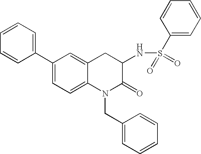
C1(C2=CC=CC=C2)=CC=C2C(=C1)CC(NS(C1=CC=CC=C1)(=O)=O)C(=O)N2CC1=CC=CC=C1
